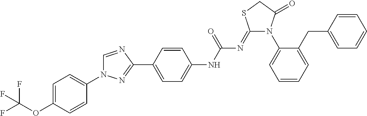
C1=C(OC(F)(F)F)C=CC(N2C=NC(C3=CC=C(NC(N=C4N(C5=CC=CC=C5CC5=CC=CC=C5)C(=O)CS4)=O)C=C3)=N2)=C1
